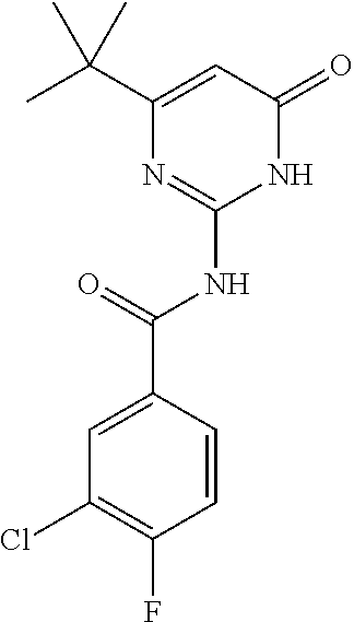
C1(NC(C2=CC(Cl)=C(F)C=C2)=O)=NC(C(C)(C)C)=CC(=O)N1
